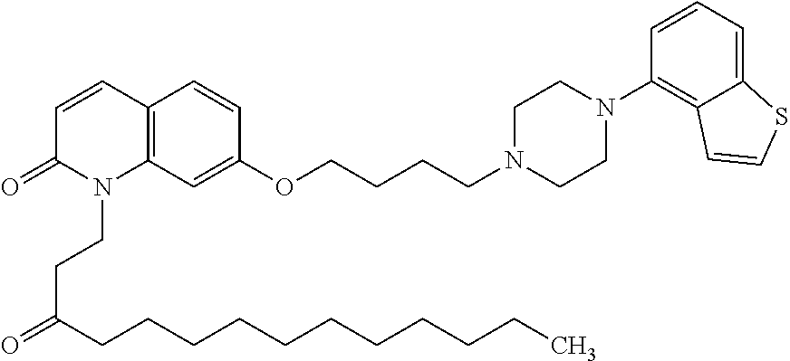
C12=C(C=C(OCCCCN3CCN(C4=C5C(=CC=C4)SC=C5)CC3)C=C1)N(CCC(CCCCCCCCCCC)=O)C(=O)C=C2
